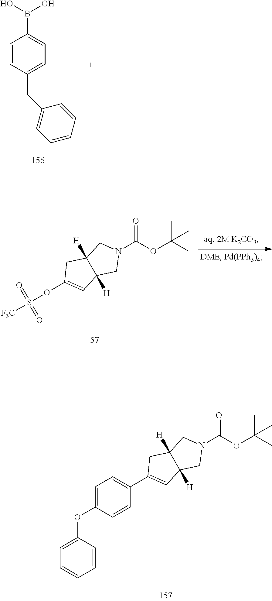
C1=CC(CC2=CC=CC=C2)=CC=C1B(O)O.O=C(OC(C)(C)C)N1CC2([H])C([H])(C1)C=C(OS([F3C])(=O)=O)C2.O=C(OC(C)(C)C)N1CC2([H])C([H])(C1)C=C(C1=CC=C(OC3=CC=CC=C3)C=C1)C2
